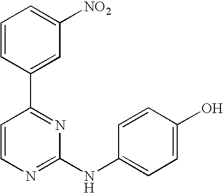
C1=CC(C2=NC(NC3=CC=C(O)C=C3)=NC=C2)=CC([NO2])=C1
